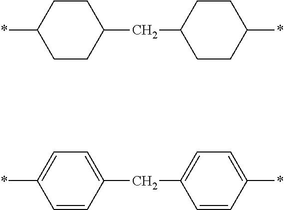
C1(CC2CCC(*)CC2)CCC(*)CC1.C1(CC2=CC=C(*)C=C2)=CC=C(*)C=C1
